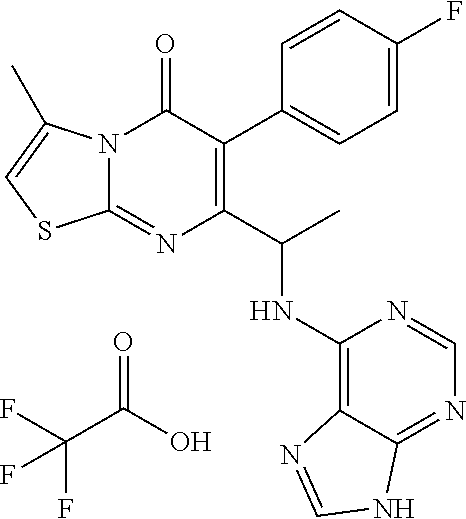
N12C(=NC(C(C)NC3=C4C(=NC=N3)NC=N4)=C(C3=CC=C(F)C=C3)C1=O)SC=C2C.FC(C(O)=O)(F)F
